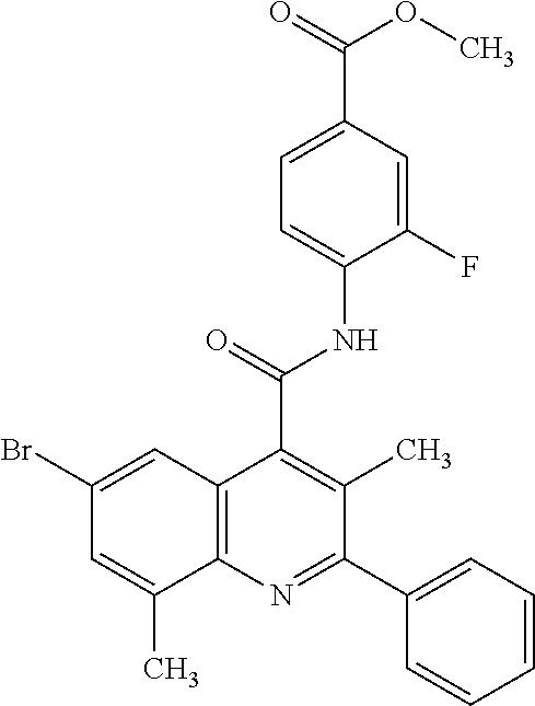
C1(F)=CC(C(=O)OC)=CC=C1NC(=O)C1=C(C)C(C2=CC=CC=C2)=NC2=C1C=C(Br)C=C2C
